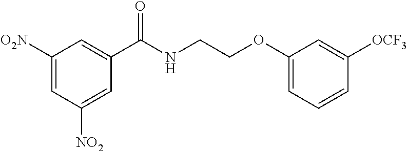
C1([O2N])=CC([NO2])=CC(C(NCCOC2=CC=CC([OCF3])=C2)=O)=C1
